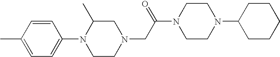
C1=CC(C)=CC=C1N1CCN(CC(N2CCN(C3CCCCC3)CC2)=O)CC1C
